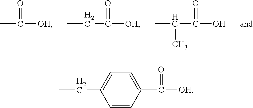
CCC([OH])=O.CC(C(O)=O)C.CC([OH])=O.CCC1=CC=C(C([OH])=O)C=C1
